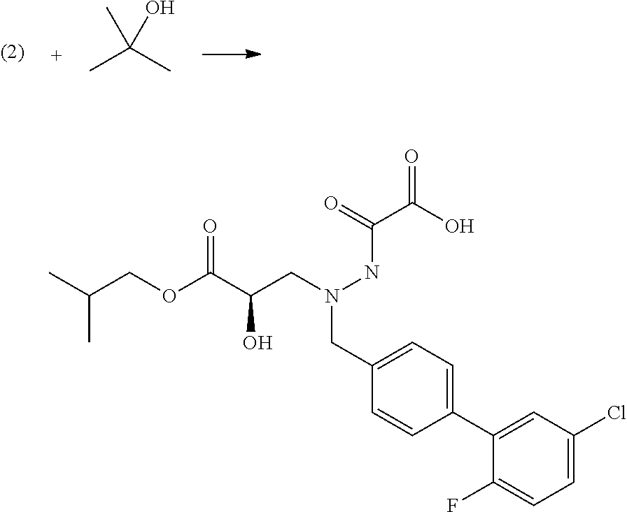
CC(COC(C(CN(NC(C(O)=O)=O)CC1=CC=C(C2=CC(Cl)=CC=C2F)C=C1)O)=O)C.CC(C)(C)O
